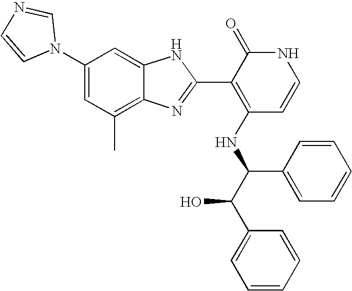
C1(C)=C2C(=CC(N3C=NC=C3)=C1)NC(C1=C(NC(C3=CC=CC=C3)C(C3=CC=CC=C3)O)C=CNC1=O)=N2
